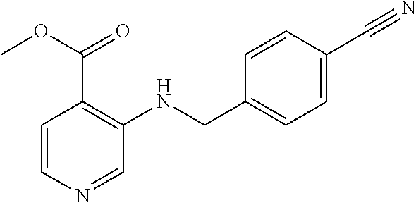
C1(CNC2=C(C(OC)=O)C=CN=C2)=CC=C(C#N)C=C1
